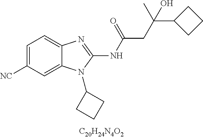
C1=C([CN])C=C2C(=C1)N=C(NC(=O)CC(C)(C1CCC1)O)N2C1CCC1
